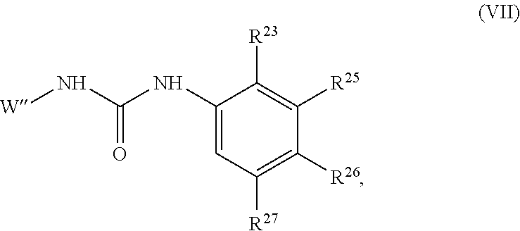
C1(NC(N[W])=O)=CC([R27])=C([R26])C([R25])=C1[R23]
